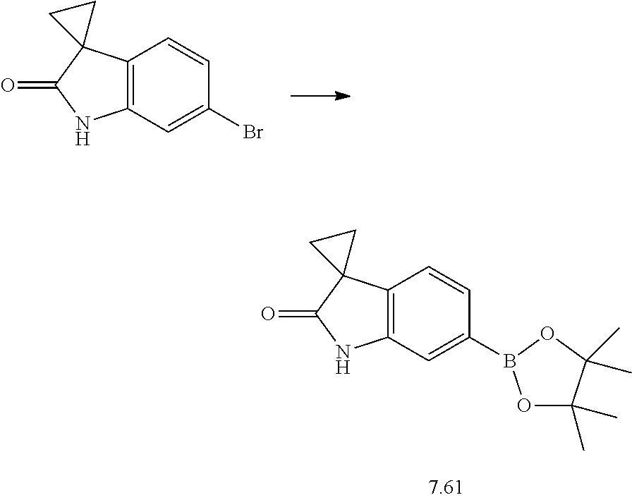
C12=C(C=C(B3OC(C)(C)C(C)(C)O3)C=C1)NC(=O)C21CC1.C12=C(C=C(Br)C=C1)NC(=O)C21CC1
